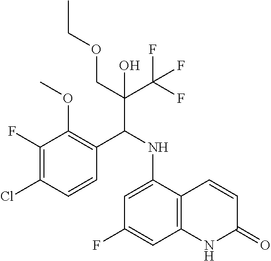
C1=CC(Cl)=C(F)C(OC)=C1C(NC1=CC(F)=CC2=C1C=CC(=O)N2)C(COCC)(C(F)(F)F)O
